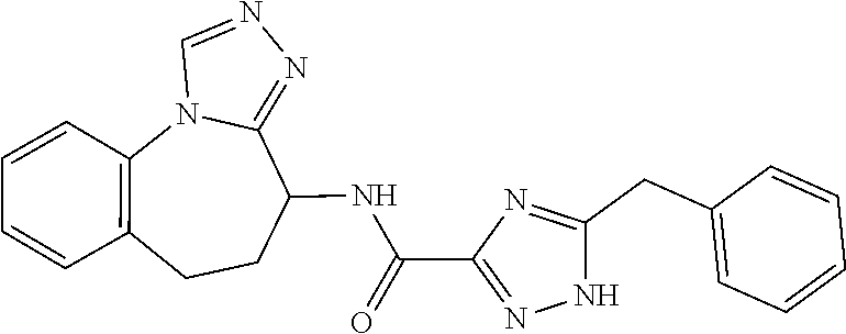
N12C3=C(C=CC=C3)CCC(NC(C3=NNC(CC4=CC=CC=C4)=N3)=O)C1=NN=C2
